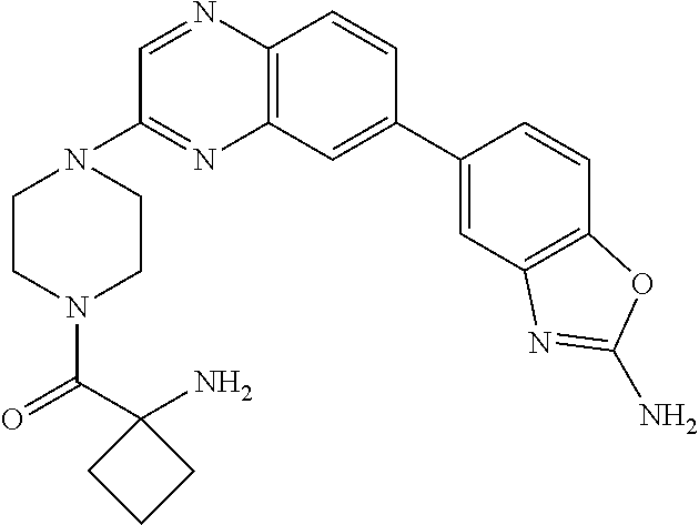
C12=C(C=CC(C3=CC4=C(C=C3)OC(N)=N4)=C1)N=CC(N1CCN(C(C3(N)CCC3)=O)CC1)=N2
